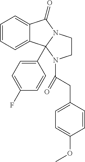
C12=CC=CC=C1C1(C3=CC=C(F)C=C3)N(C2=O)CCN1C(=O)CC1=CC=C(OC)C=C1
